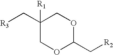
C1(C[R3])([R1])COC(C[R2])OC1
